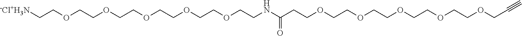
[-Cl+H3N]CCOCCOCCOCCOCCOCCNC(CCOCCOCCOCCOCCOCC#C)=O
